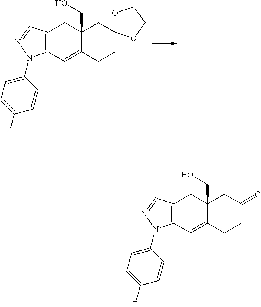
C12=C(C=C3C(CO)(C1)CC1(CC3)OCCO1)N(C1=CC=C(F)C=C1)N=C2.C12=C(C=C3C(CO)(C1)CC(=O)CC3)N(C1=CC=C(F)C=C1)N=C2
